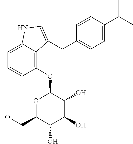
C1=C2C(=C(OC3OC(CO)C(O)C(O)C3O)C=C1)C(CC1=CC=C(C(C)C)C=C1)=CN2
